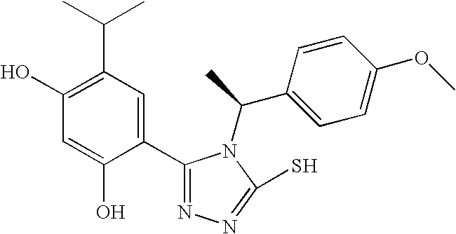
C1(O)=C(C(C)C)C=C(C2=NN=C(S)N2C(C2=CC=C(OC)C=C2)C)C(O)=C1
